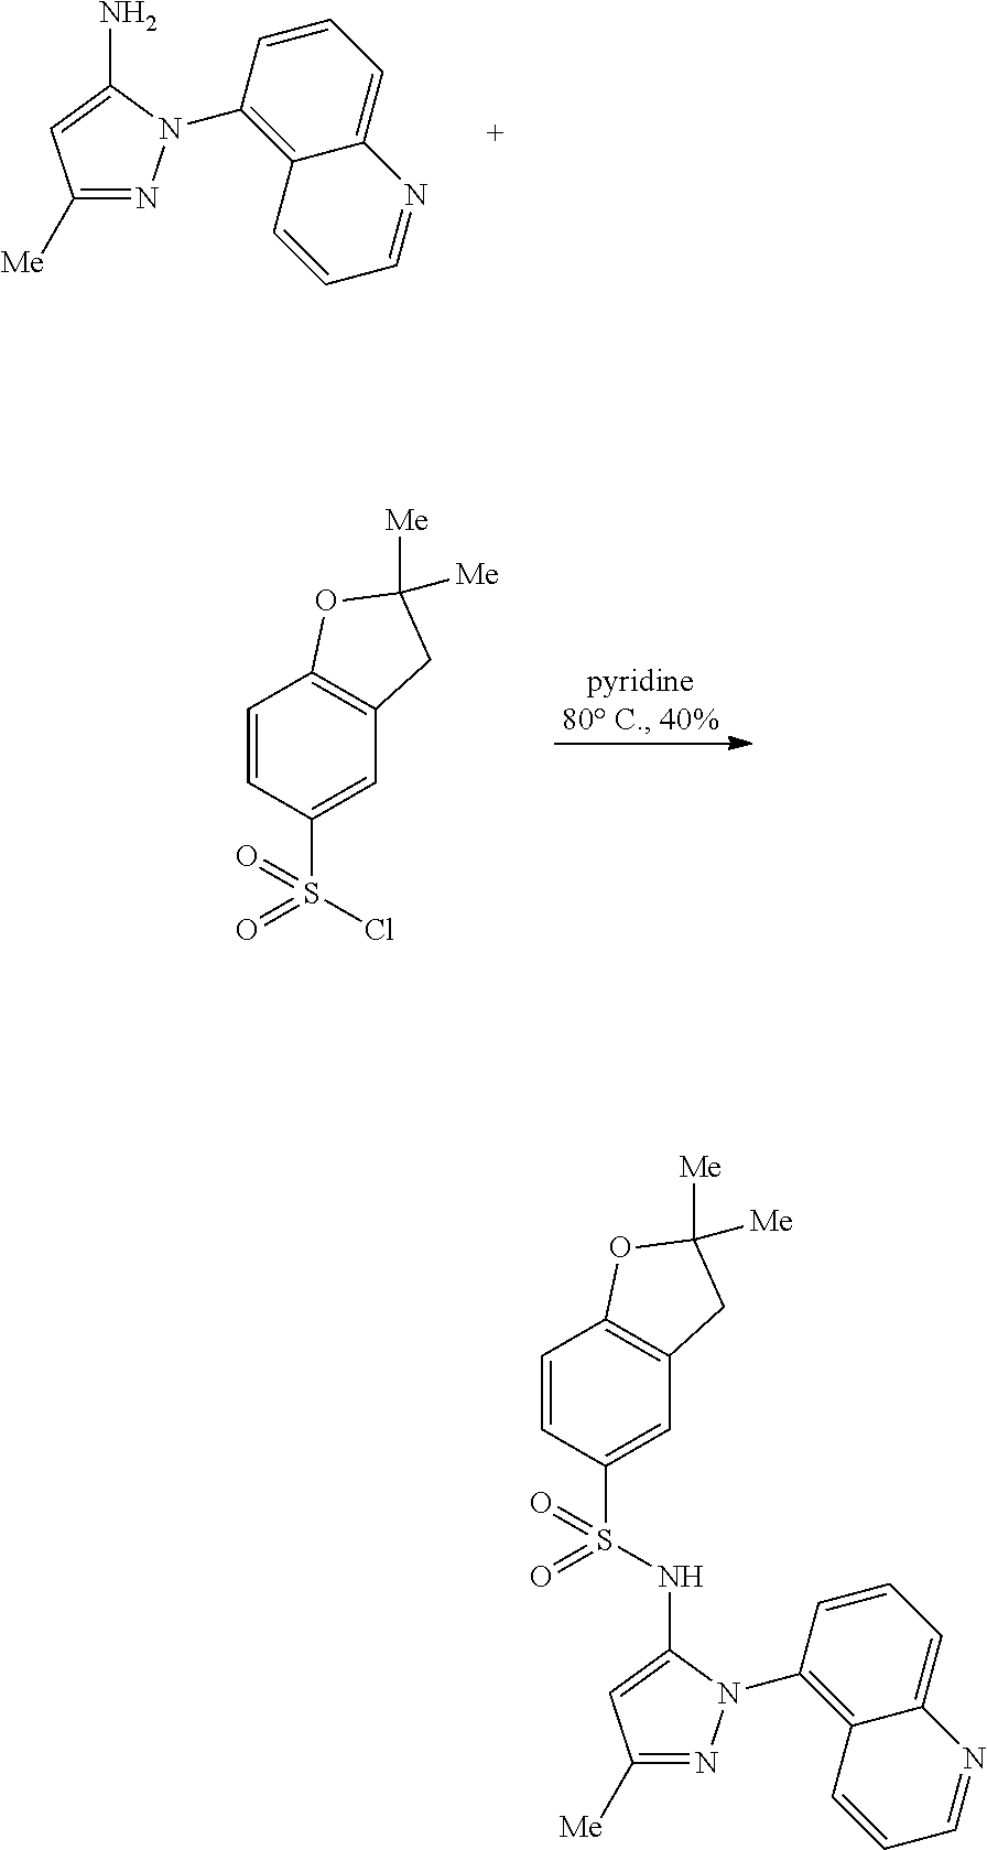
C1([Me])=NN(C2=C3C(=CC=C2)N=CC=C3)C(N)=C1.C1=CC(S(=O)(Cl)=O)=CC2=C1OC([Me])([Me])C2.C1=CC(S(=O)(=O)NC2=CC([Me])=NN2C2=C3C(=CC=C2)N=CC=C3)=CC2=C1OC([Me])([Me])C2
